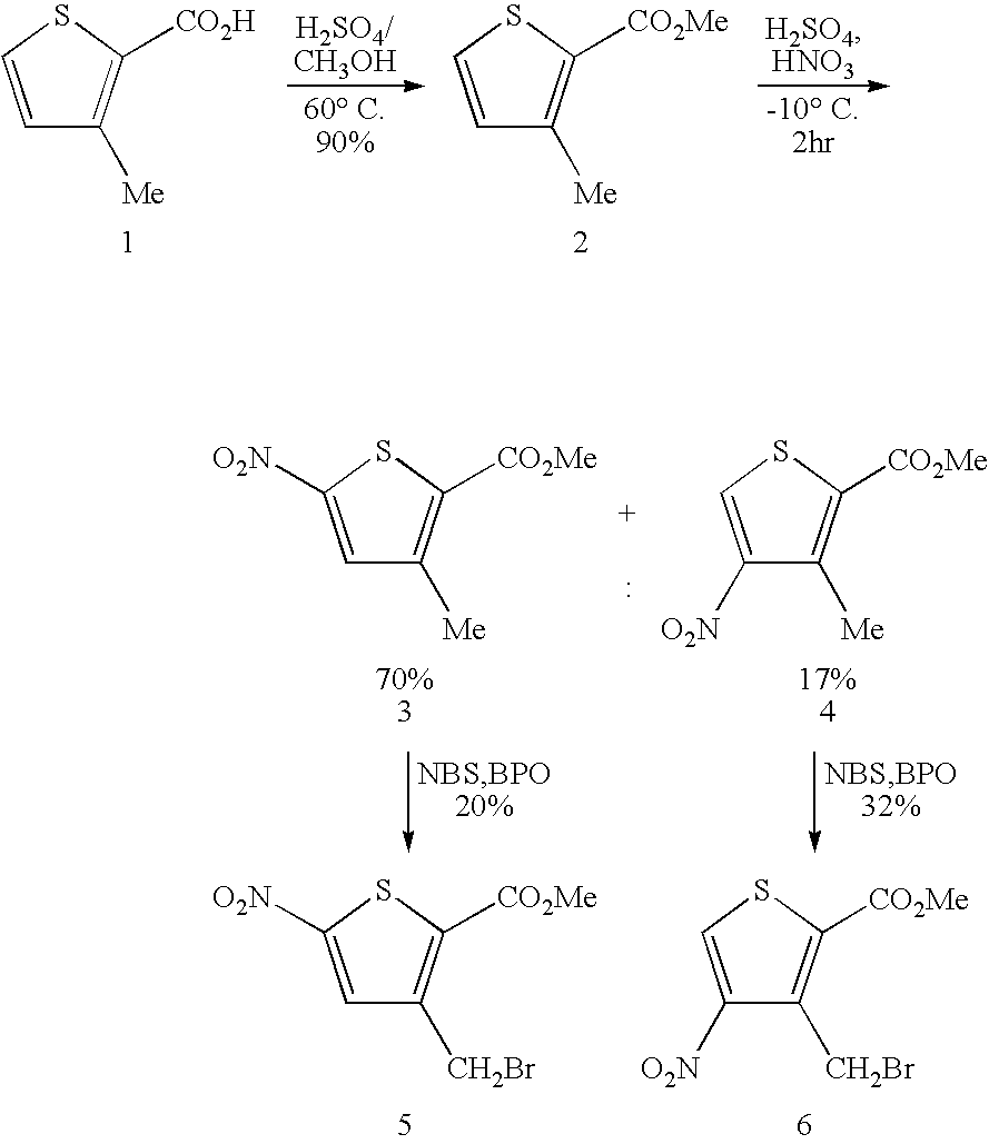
C1=CSC([CO2H])=C1[Me].C1=CSC([CO2Me])=C1[Me].C1=C([O2N])SC([CO2Me])=C1[Me].C1([O2N])=CSC([CO2Me])=C1[Me].C1=C([O2N])SC([CO2Me])=C1[CH2Br].C1([O2N])=CSC([CO2Me])=C1[CH2Br]
